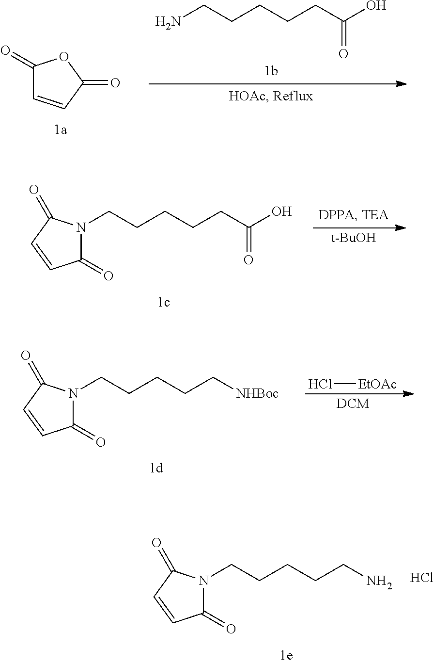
C1(=O)C=CC(=O)O1.NCCCCCC(O)=O.C(CCCCC(O)=O)N1C(=O)C=CC1=O.[t-BuOH].C(CCCC[NHBoc])N1C(=O)C=CC1=O.[DCM].Cl[EtOAc].C(CCCCN)N1C(=O)C=CC1=O.Cl
